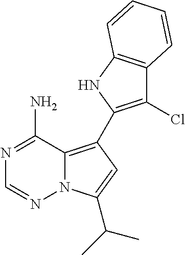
C12=C(C3=C(Cl)C4=C(N3)C=CC=C4)C=C(C(C)C)N1N=CN=C2N
